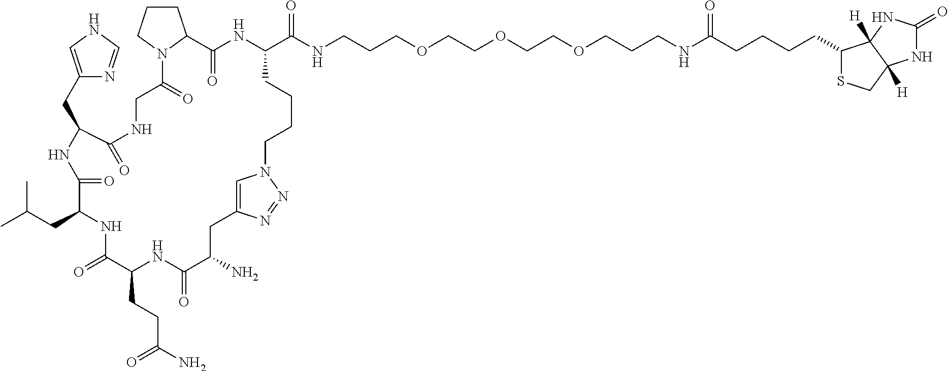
N1C(C(NCCCOCCOCCOCCCNC(CCCCC2SCC3([H])C2([H])NC(=O)N3)=O)=O)CCCCN2C=C(N=N2)CC(N)C(=O)NC(CCC(=O)N)C(=O)NC(CC(C)C)C(=O)NC(CC2=CNC=N2)C(=O)NCC(=O)N2CCCC2C1=O
